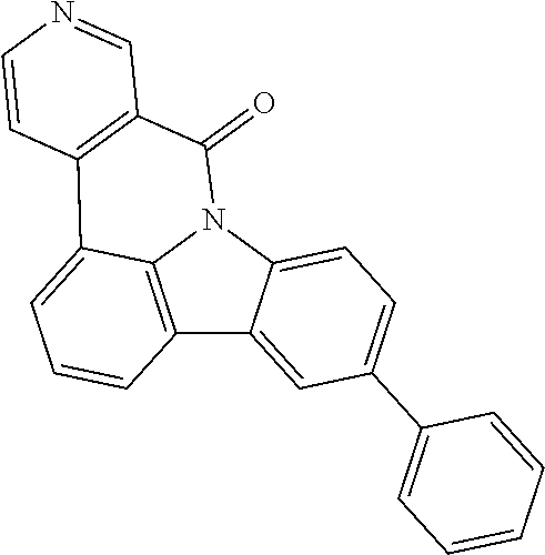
C12=C3N(C4=CC=C(C5=CC=CC=C5)C=C14)C(=O)C1=C(C3=CC=C2)C=CN=C1
